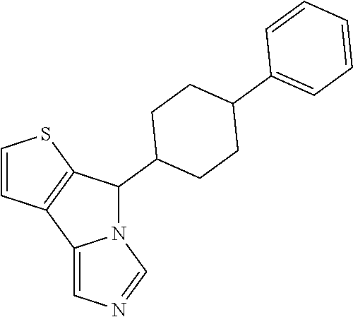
N12C(C3CCC(C4=CC=CC=C4)CC3)C3=C(C1=CN=C2)C=CS3
